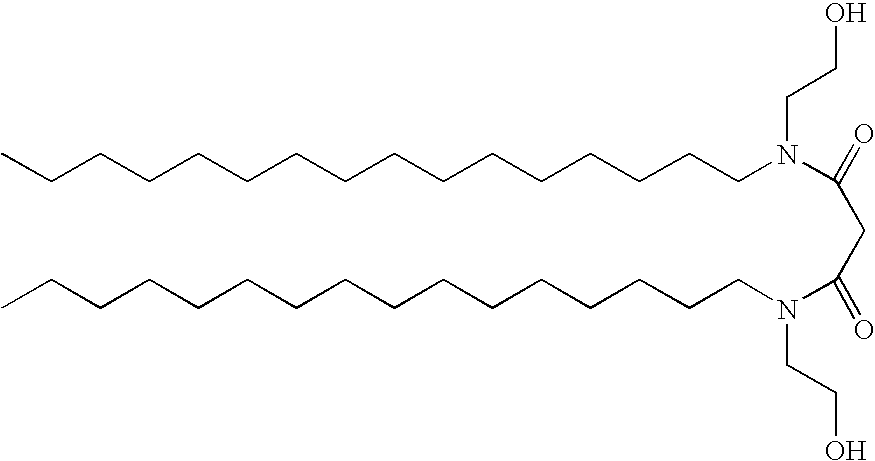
CCCCCCCCCCCCCCCCN(C(=O)CC(=O)N(CCCCCCCCCCCCCCCC)CCO)CCO
